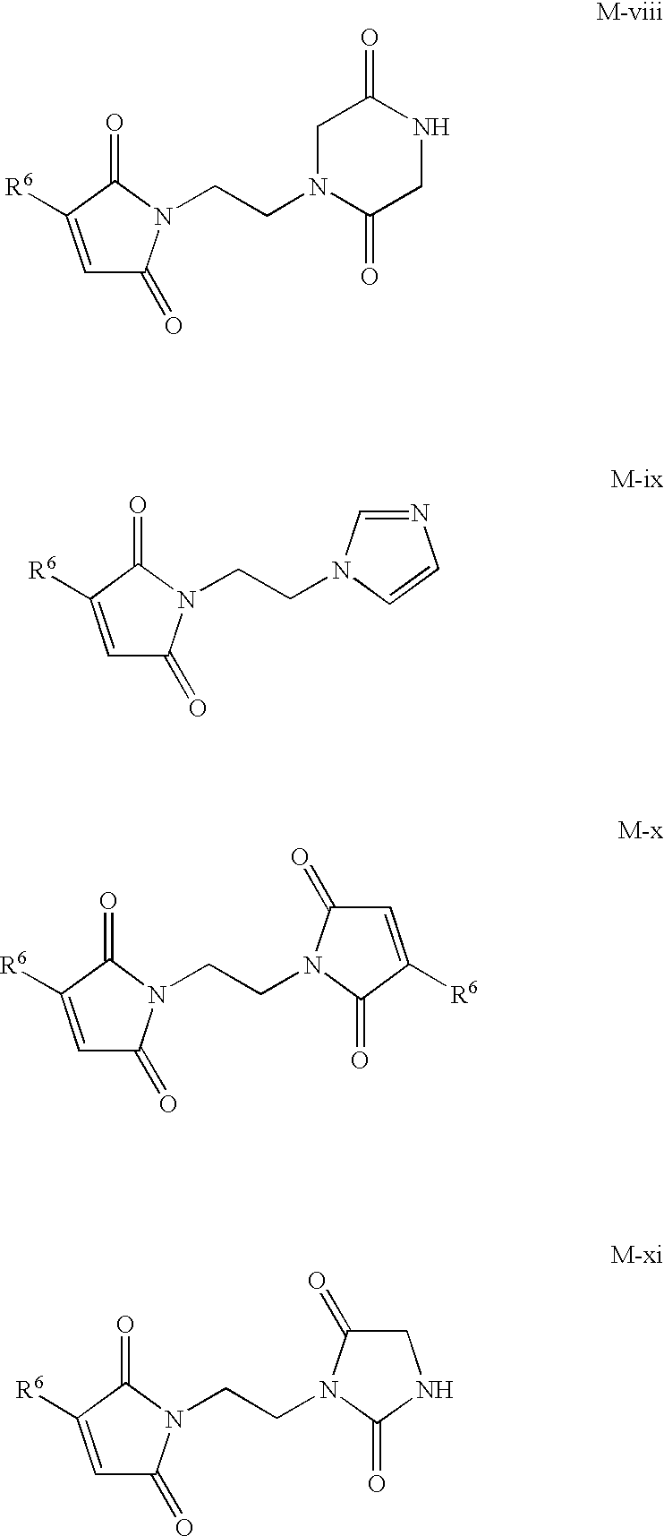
C1(=O)C=C([R6])C(=O)N1CCN1C(=O)CNC(=O)C1.C1(=O)C=C([R6])C(=O)N1CCN1C=NC=C1.C1(=O)C=C([R6])C(=O)N1CCN1C(=O)C=C([R6])C1=O.C1(=O)C=C([R6])C(=O)N1CCN1C(=O)CNC1=O
